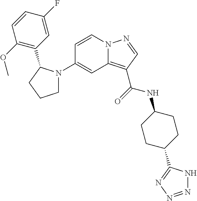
C1(N2CCCC2C2=C(OC)C=CC(F)=C2)=CC2=C(C(=O)NC3CCC(C4=NN=NN4)CC3)C=NN2C=C1
